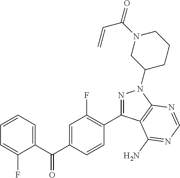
C1(C(C2=CC(F)=C(C3=NN(C4CCCN(C(=O)C=C)C4)C4=C3C(N)=NC=N4)C=C2)=O)=CC=CC=C1F
